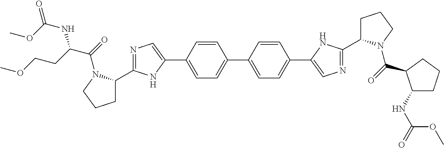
C1=C(C2=CN=C(C3CCCN3C(=O)C(NC(=O)OC)CCOC)N2)C=CC(C2=CC=C(C3=CN=C(C4CCCN4C(=O)C4C(NC(=O)OC)CCC4)N3)C=C2)=C1
